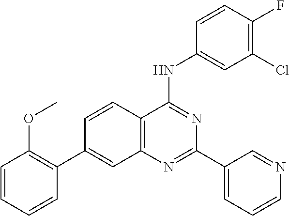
C12=C(N=C(C3=CC=CN=C3)N=C1NC1=CC(Cl)=C(F)C=C1)C=C(C1=C(OC)C=CC=C1)C=C2
